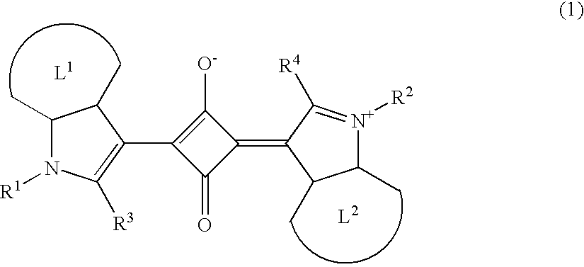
C1(C)N([R1])C([R3])=C(C2=C([O-])C(=C3C(C)C(C)[N+]([R2])=C3[R4])C2=O)C1C
